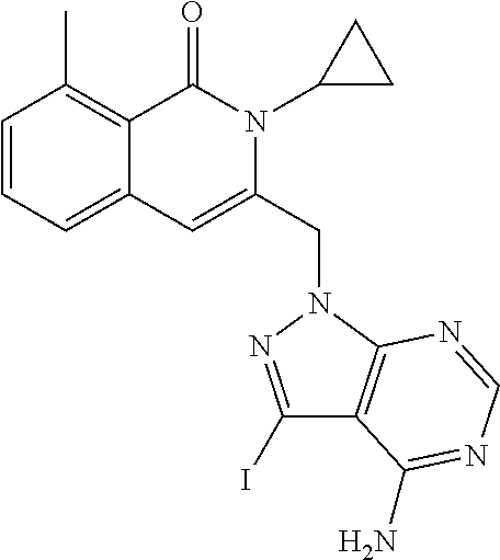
C1=CC=C2C(=C1C)C(=O)N(C1CC1)C(CN1C3=C(C(I)=N1)C(N)=NC=N3)=C2
